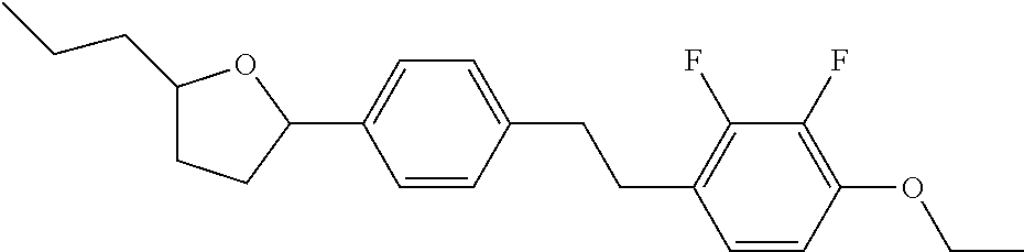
C1(CCC)CCC(C2=CC=C(CCC3=C(F)C(F)=C(OCC)C=C3)C=C2)O1
